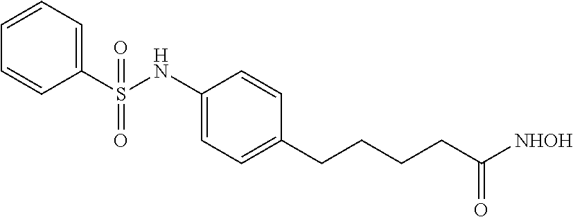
C1(S(NC2=CC=C(CCCCC([NHOH])=O)C=C2)(=O)=O)=CC=CC=C1
